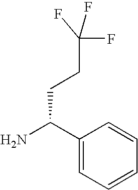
C1(C(N)CCC(F)(F)F)=CC=CC=C1
